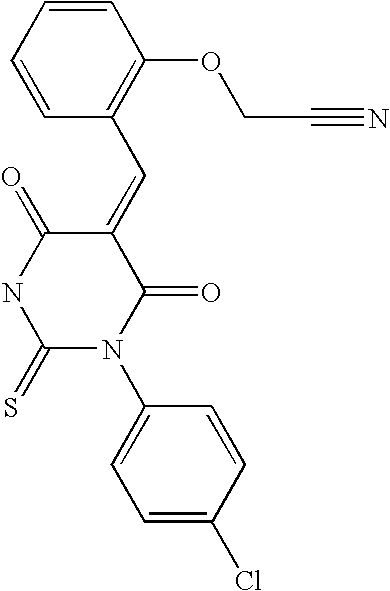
O=C1C(=CC2=C(OCC#N)C=CC=C2)C(=O)N(C2=CC=C(Cl)C=C2)C(=S)N1
